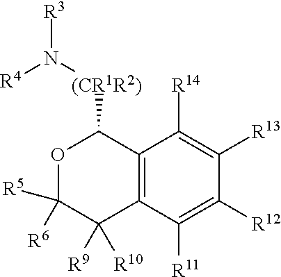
C12=C(C([R11])=C([R12])C([R13])=C1[R14])C([R9])([R10])C([R5])([R6])OC2[(CR1R2)]N([R3])[R4]
